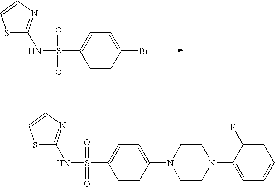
N(S(=O)(=O)C1=CC=C(Br)C=C1)C1=NC=CS1.N(S(=O)(=O)C1=CC=C(N2CCN(C3=CC=CC=C3F)CC2)C=C1)C1=NC=CS1
